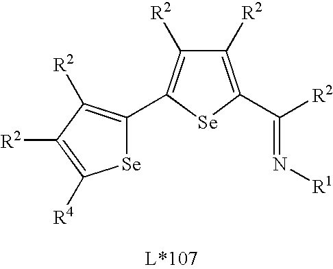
N(=C([R2])C1=C([R2])C([R2])=C(C2=C([R2])C([R2])=C([R4])[Se]2)[Se]1)[R1]
